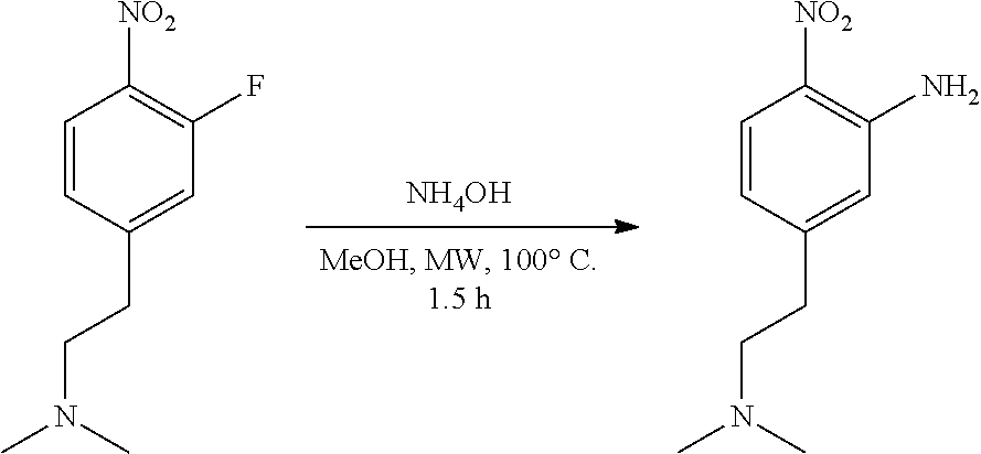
[NH4OH].C1=CC(CCN(C)C)=CC(N)=C1[NO2].C1=CC(CCN(C)C)=CC(F)=C1[NO2]
